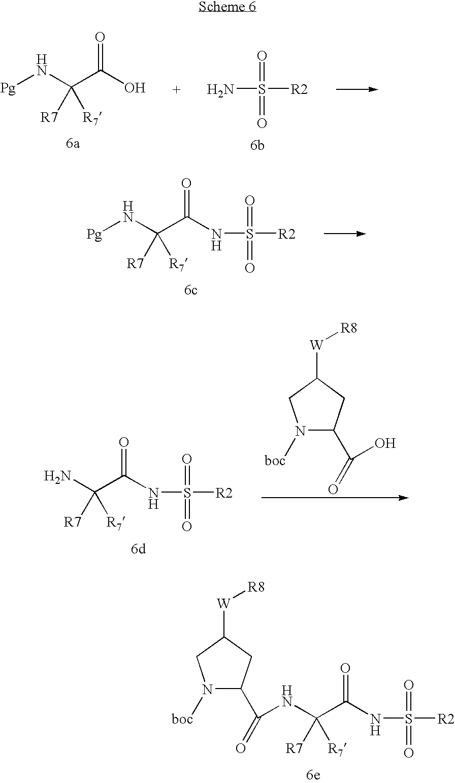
N1([boc])C(C(=O)NC(C(NS(=O)(=O)[R2])=O)([R7])[R7])CC([W][R8])C1.[Pg]NC(C(O)=O)([R7])[R7].NS([R2])(=O)=O.[Pg]NC(C(=O)NS([R2])(=O)=O)([R7])[R7].NC(C(=O)NS([R2])(=O)=O)([R7])[R7].N1([boc])C(C(=O)O)CC([W][R8])C1
